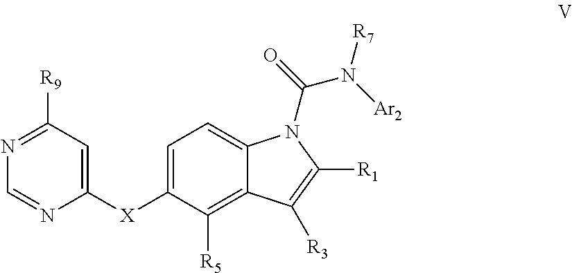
N1=C([R9])C=C([X]C2=CC=C3C(=C2[R5])C([R3])=C([R1])N3C(N([Ar2])[R7])=O)N=C1
